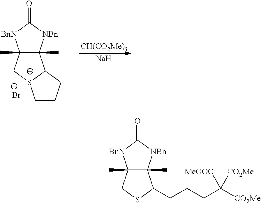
C12(C)C(C)([NBn]C(=O)[BnN]1)C(CCCC([CO2Me])([CO2Me])[MeOOC])SC2.C12(C)C(C)([NBn]C(=O)[BnN]1)C1[S+](C2)CCC1.[Br-].[CH(CO2Me)3].[Na]
